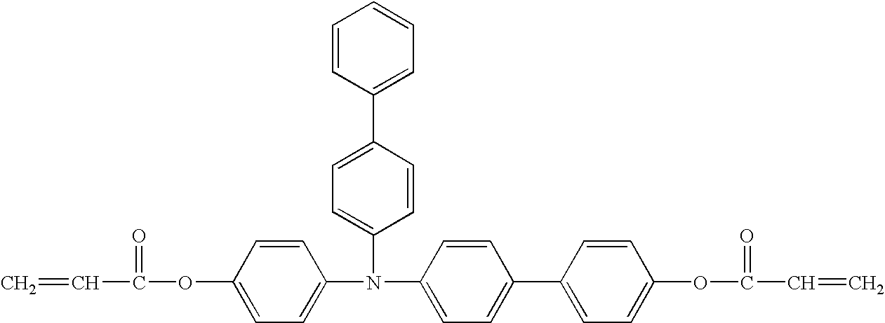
C=CC(=O)OC1=CC=C(N(C2=CC=C(C3=CC=CC=C3)C=C2)C2=CC=C(C3=CC=C(OC(=O)C=C)C=C3)C=C2)C=C1
